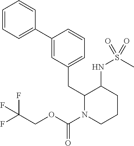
C1=C(C2=CC=CC=C2)C=CC=C1CC1N(C(OCC(F)(F)F)=O)CCCC1NS(C)(=O)=O
